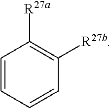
C1=CC=CC([R27b])=C1[R27a]
